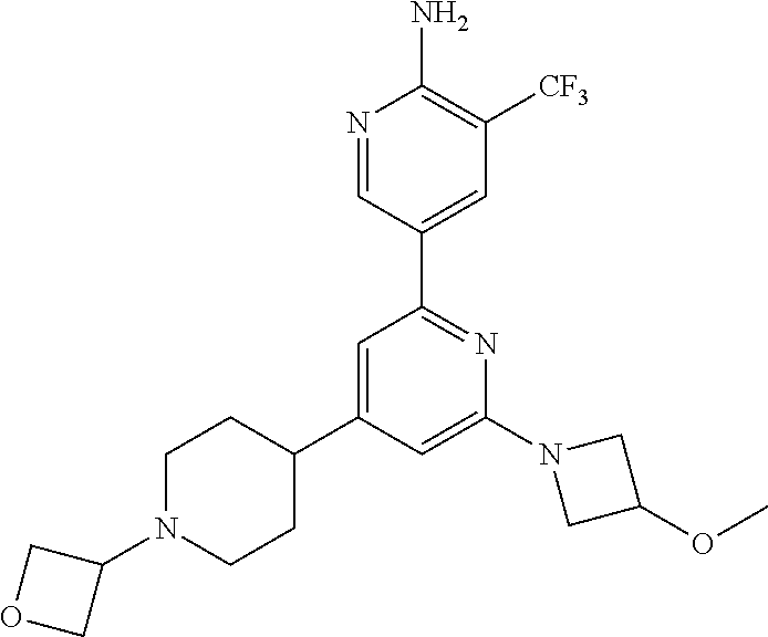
N1=CC(C2=NC(N3CC(OC)C3)=CC(C3CCN(C4COC4)CC3)=C2)=CC([CF3])=C1N
